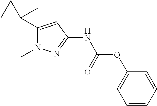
C1C(C)(C2=CC(NC(OC3=CC=CC=C3)=O)=NN2C)C1
